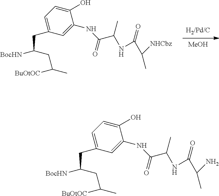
[MeOH].[BocHN]C(CC(C)[BuOtOC])CC1=CC=C(O)C(NC(C(C)NC(=O)C([NHCbz])C)=O)=C1.[BocHN]C(CC(C)[BuOtOC])CC1=CC=C(O)C(NC(C(C)NC(=O)C(N)C)=O)=C1
